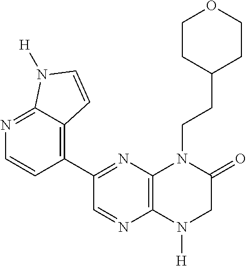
C1=NC2=C(N=C1C1=C3C(=NC=C1)N([H])C=C3)N(CCC1CCOCC1)C(=O)CN2[H]
